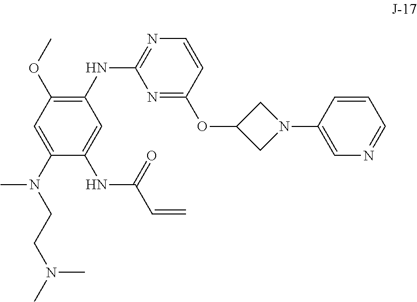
C1=C(N(CCN(C)C)C)C(NC(C=C)=O)=CC(NC2=NC=CC(OC3CN(C4=CN=CC=C4)C3)=N2)=C1OC
